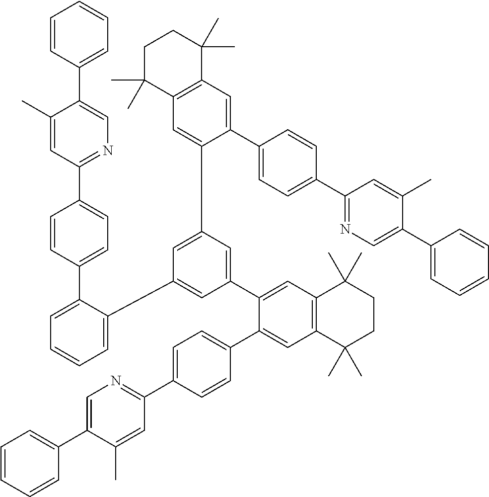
C1(C2=NC=C(C3=CC=CC=C3)C(C)=C2)=CC=C(C2=CC3=C(C=C2C2=CC(C4=CC5=C(C=C4C4=CC=C(C6=NC=C(C7=CC=CC=C7)C(C)=C6)C=C4)C(C)(C)CCC5(C)C)=CC(C4=CC=CC=C4C4=CC=C(C5=NC=C(C6=CC=CC=C6)C(C)=C5)C=C4)=C2)C(C)(C)CCC3(C)C)C=C1
